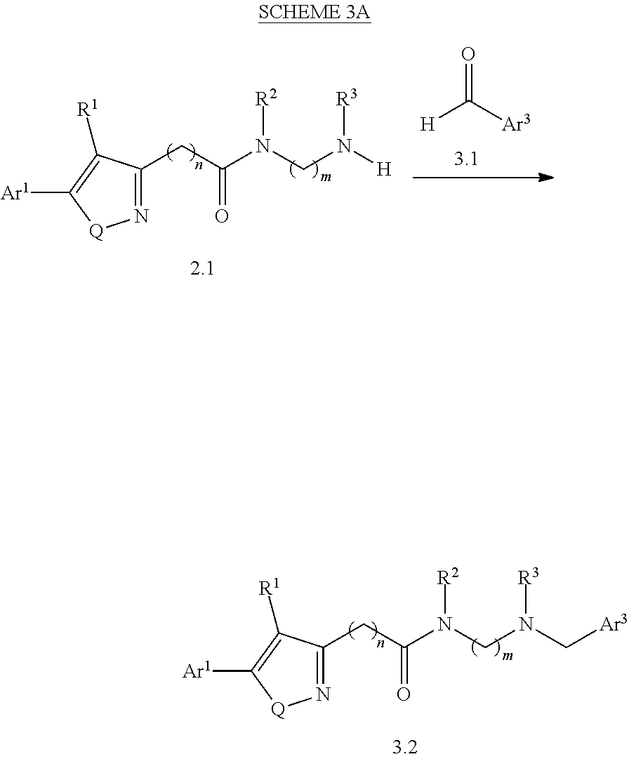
C(C(N(CN([H])[R3])[R2])=O)C1=N[Q]C([Ar1])=C1[R1].O=C([H])[Ar3].C(C(N(CN(C[Ar3])[R3])[R2])=O)C1=N[Q]C([Ar1])=C1[R1]
